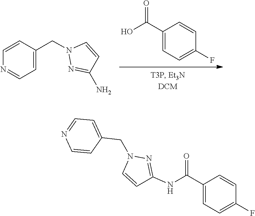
N1(CC2=CC=NC=C2)N=C(N)C=C1.C1=C(C(O)=O)C=CC(F)=C1.C1=NC=CC(CN2C=CC(NC(C3=CC=C(F)C=C3)=O)=N2)=C1
